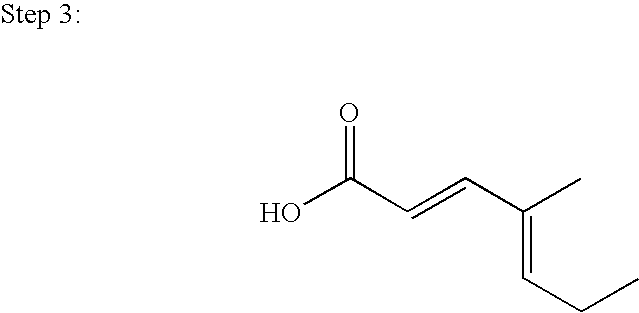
OC(C=CC(=CCC)C)=O
